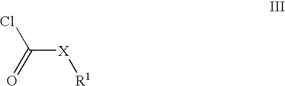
C([X][R1])(Cl)=O
